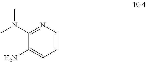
C1=CN=C(N(C)C)C(N)=C1
